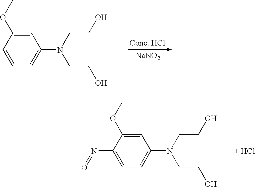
[NaNO2].C1=CC=C(N(CCO)CCO)C=C1OC.C1(N=O)=CC=C(N(CCO)CCO)C=C1OC.[+ HCl]
